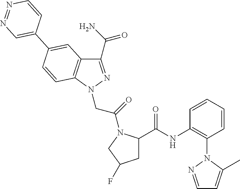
C1(NC(=O)C2CC(F)CN2C(CN2N=C(C(=O)N)C3=C2C=CC(C2=CN=NC=C2)=C3)=O)=C(N2N=CC=C2C)C=CC=C1
